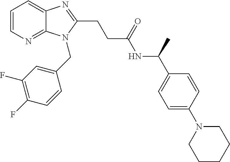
C1=CN=C2C(=C1)N=C(CCC(NC(C1=CC=C(N3CCCCC3)C=C1)C)=O)N2CC1=CC(F)=C(F)C=C1
